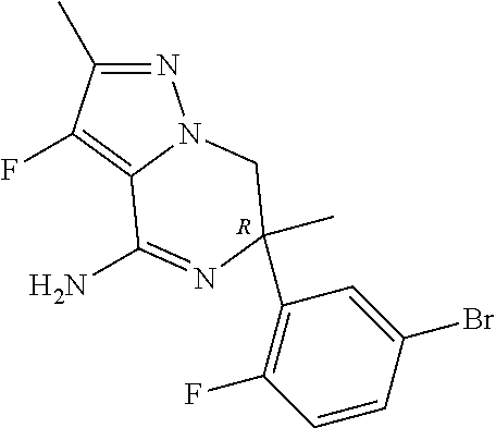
[R].N1=C(C)C(F)=C2N1CC(C1=C(F)C=CC(Br)=C1)(C)N=C2N
